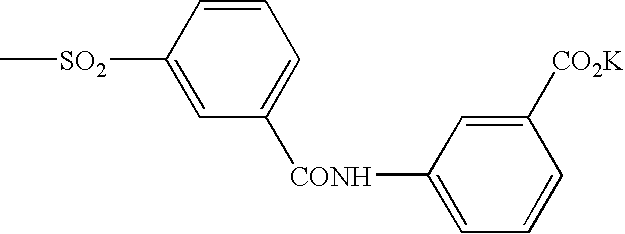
C1=CC([SO2]C)=CC([CONH]C2=CC=CC([CO2K])=C2)=C1
